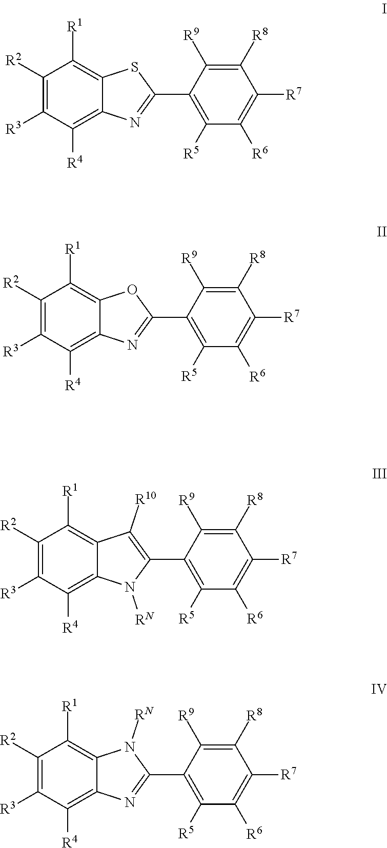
C1([R2])=C([R3])C([R4])=C2C(=C1[R1])SC(C1=C([R5])C([R6])=C([R7])C([R8])=C1[R9])=N2.C1([R2])=C([R3])C([R4])=C2C(=C1[R1])OC(C1=C([R5])C([R6])=C([R7])C([R8])=C1[R9])=N2.C1([R2])=C([R3])C([R4])=C2C(=C1[R1])C([R10])=C(C1=C([R5])C([R6])=C([R7])C([R8])=C1[R9])N2[RN].C1([R2])=C([R3])C([R4])=C2C(=C1[R1])N([RN])C(C1=C([R5])C([R6])=C([R7])C([R8])=C1[R9])=N2
